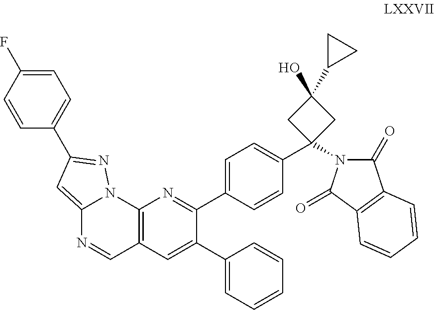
C12=CC(C3=CC=C(F)C=C3)=NN1C1=C(C=N2)C=C(C2=CC=CC=C2)C(C2=CC=C(C3(N4C(=O)C5=C(C4=O)C=CC=C5)CC(O)(C4CC4)C3)C=C2)=N1
